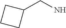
NCC1CCC1
